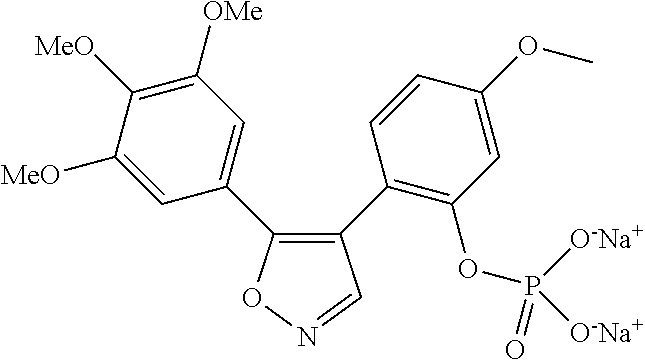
C1(C2=C(OP([O-Na+])([O-Na+])=O)C=C(OC)C=C2)=C(C2=CC([OMe])=C([MeO])C([MeO])=C2)ON=C1
